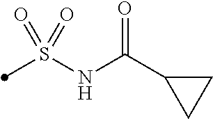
S(NC(C1CC1)=O)(=O)(=O)C
